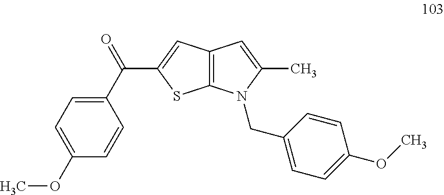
C1=C(OC)C=CC(C(=O)C2=CC3=C(S2)N(CC2=CC=C(OC)C=C2)C(C)=C3)=C1
